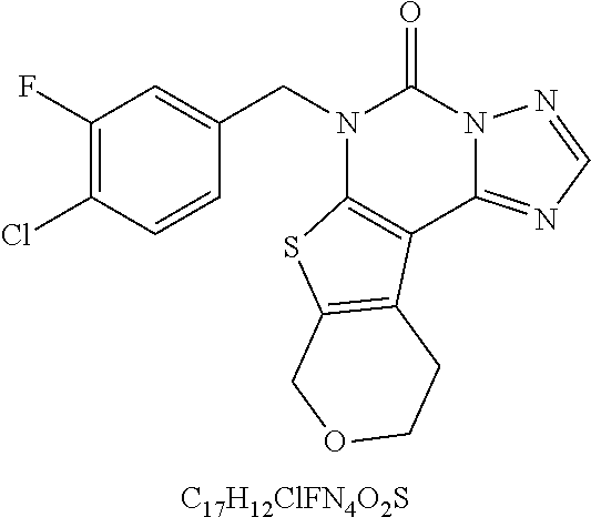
C1(F)=C(Cl)C=CC(CN2C3=C(C4=NC=NN4C2=O)C2=C(S3)COCC2)=C1.[C17H12ClFN4O2S]
